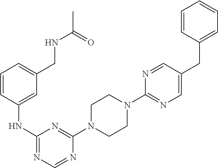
C1(N2CCN(C3=NC(NC4=CC(CNC(C)=O)=CC=C4)=NC=N3)CC2)=NC=C(CC2=CC=CC=C2)C=N1
